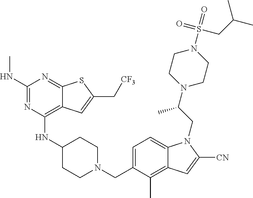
C1=C(CN2CCC(NC3=C4C(=NC(NC)=N3)SC(C[CF3])=C4)CC2)C(C)=C2C(=C1)N(CC(N1CCN(S(=O)(CC(C)C)=O)CC1)C)C([CN])=C2
